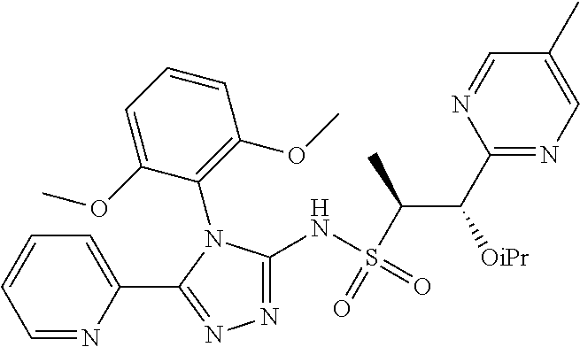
N1=C(NS(=O)(C(C)C([OiPr])C2=NC=C(C)C=N2)=O)N(C2=C(OC)C=CC=C2OC)C(C2=CC=CC=N2)=N1
